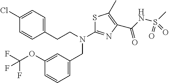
C1=C(OC(F)(F)F)C=CC=C1CN(C1=NC(C(NS(C)(=O)=O)=O)=C(C)S1)CCC1=CC=C(Cl)C=C1
